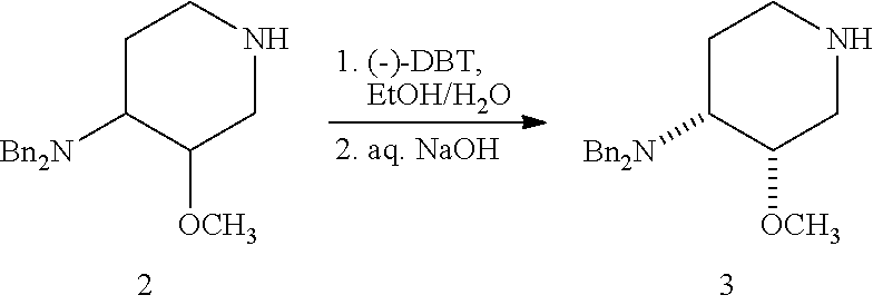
C1C([Bn2N])C([OCH3])CNC1.C1C([Bn2N])C([OCH3])CNC1
